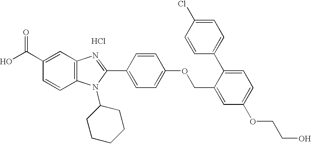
OC(C1=CC2=C(C=C1)N(C1CCCCC1)C(C1=CC=C(OCC3=CC(OCCO)=CC=C3C3=CC=C(Cl)C=C3)C=C1)=N2)=O.Cl
